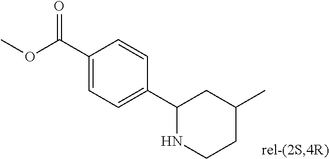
C1(C(OC)=O)=CC=C(C2NCCC(C)C2)C=C1
